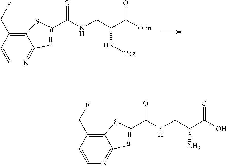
C12=C(CF)C=CN=C1C=C(C(=O)NCC(C([OBn])=O)N[Cbz])S2.C12=C(CF)C=CN=C1C=C(C(=O)NCC(C(O)=O)N)S2
